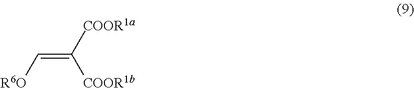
C(=C([COOR1b])[COOR1a])[R6O]
